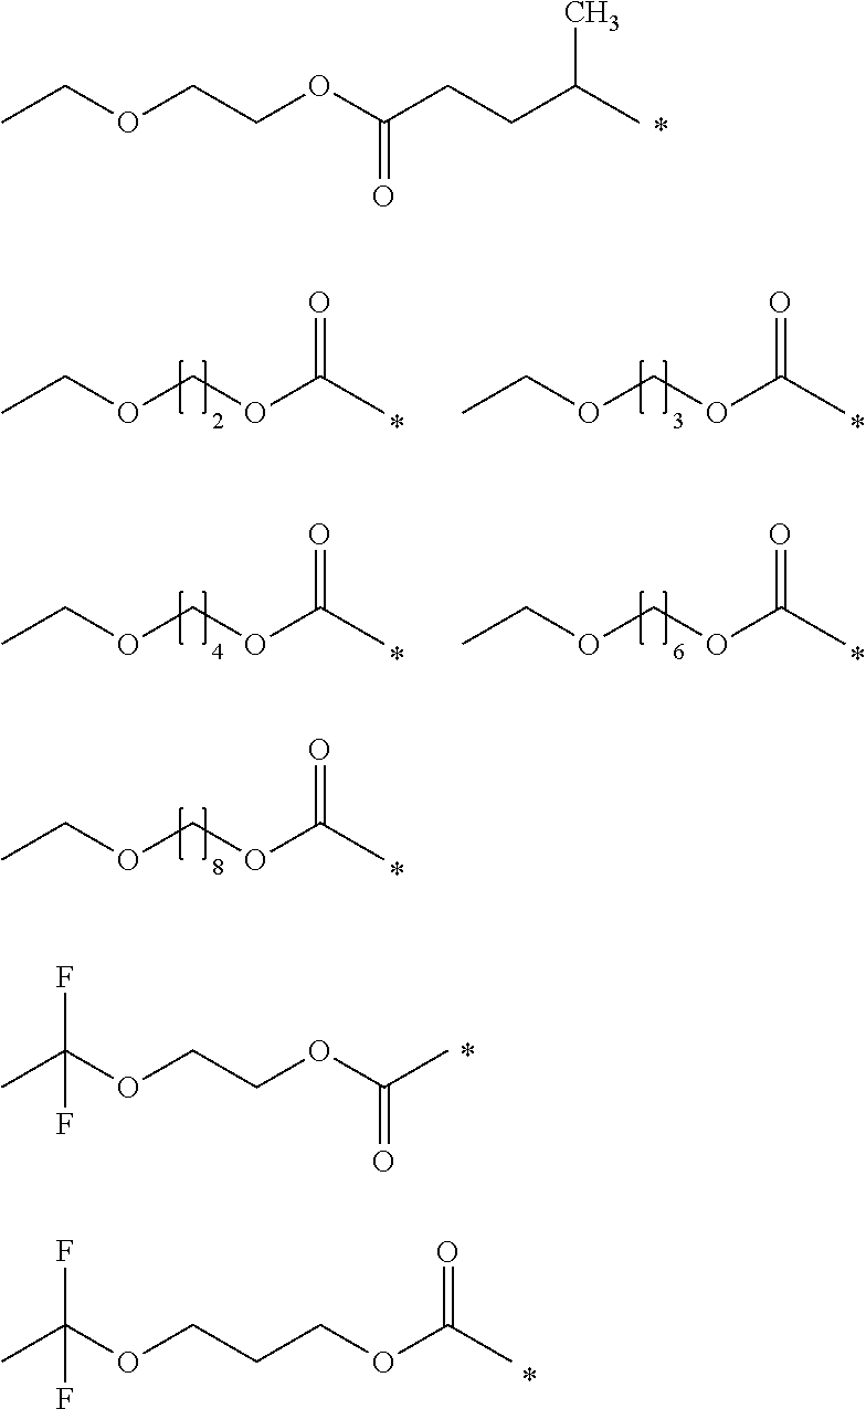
O(CCOC(CCC(C)C)=O)CC.CCOCOC(C)=O.CCOCOC(C)=O.CCOCOC(C)=O.CCOCOC(C)=O.CCOCOC(C)=O.O(C(C)=O)CCOC(C)(F)F.C(OC(C)=O)CCOC(C)(F)F
